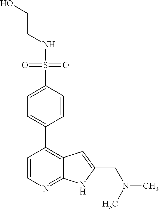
C(NS(=O)(=O)C1=CC=C(C2=C3C(=NC=C2)NC(CN(C)C)=C3)C=C1)CO
